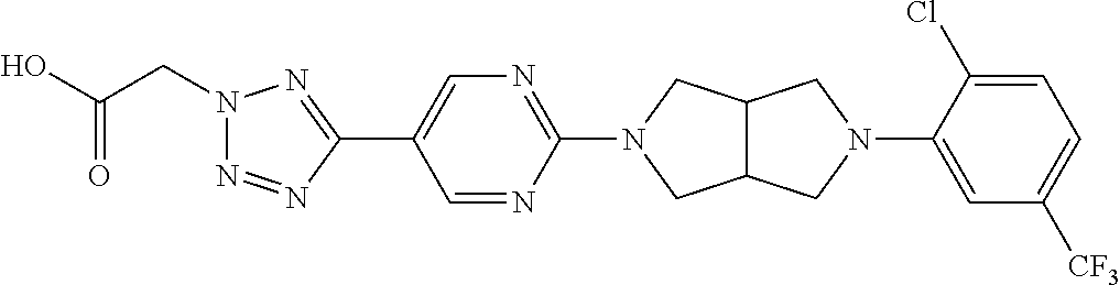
OC(CN1N=NC(C2=CN=C(N3CC4C(C3)CN(C3=CC([CF3])=CC=C3Cl)C4)N=C2)=N1)=O
